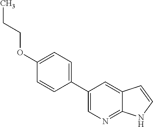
CCCOC1=CC=C(C2=CN=C3C(=C2)C=CN3)C=C1
